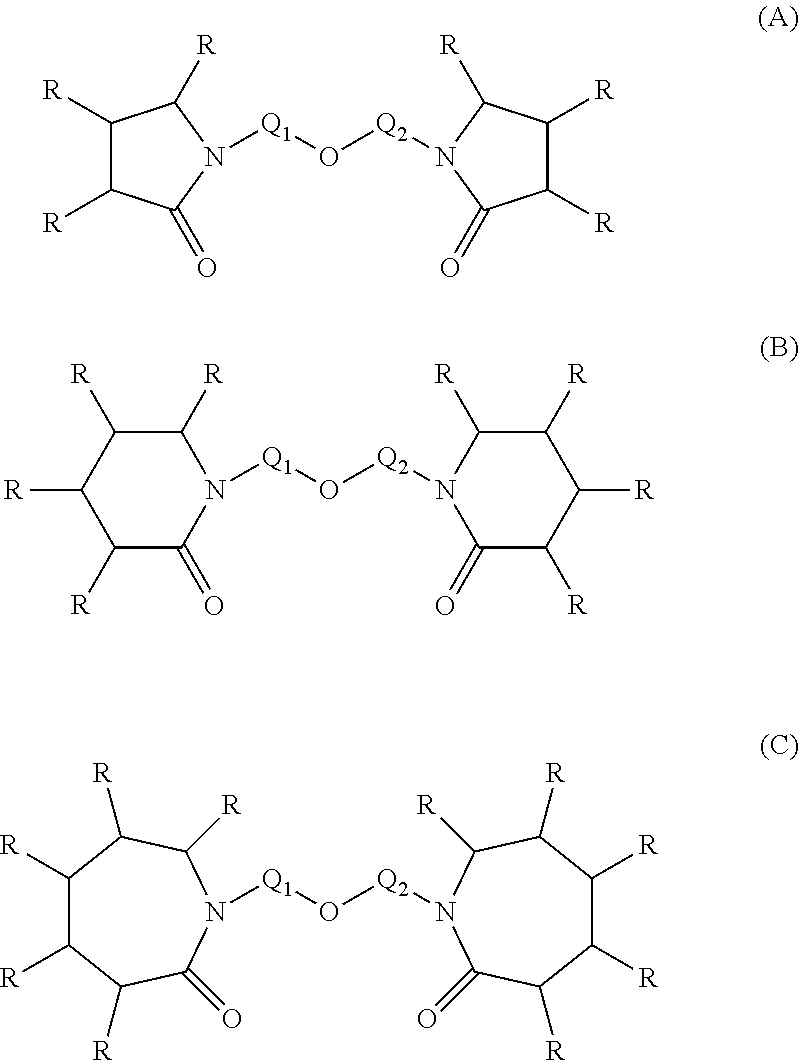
C1([R])C([R])C(=O)N([Q1]O[Q2]N2C(=O)C([R])C([R])C2[R])C1[R].[Q1](O[Q2]N1C([R])C([R])C([R])C([R])C1=O)N1C([R])C([R])C([R])C([R])C1=O.[Q1](O[Q2]N1C([R])C([R])C([R])C([R])C([R])C1=O)N1C(=O)C([R])C([R])C([R])C([R])C1[R]
